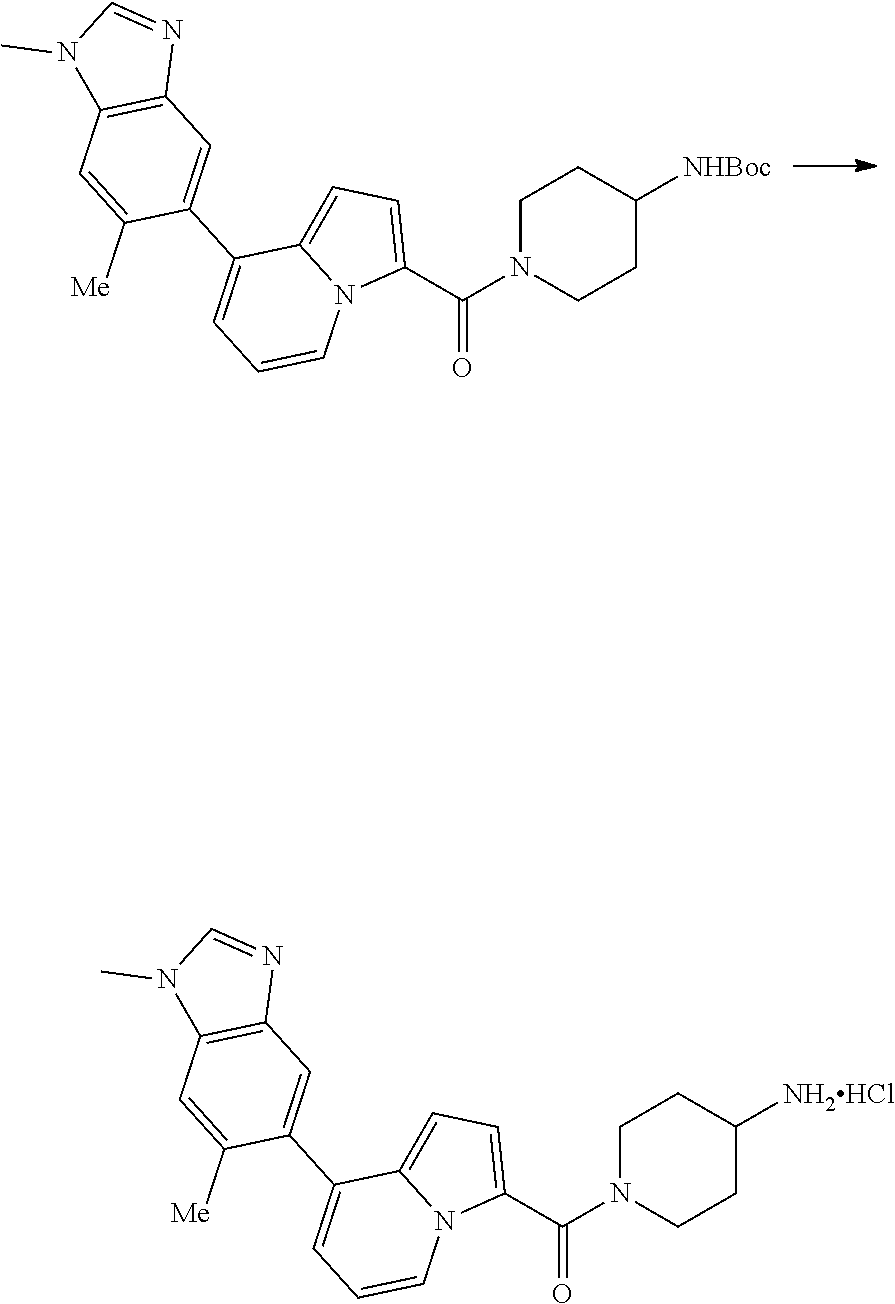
[NHBoc]C1CCN(C(C2=CC=C3N2C=CC=C3C2=CC3=C(C=C2[Me])N(C)C=N3)=O)CC1.[NH2HCl]C1CCN(C(C2=CC=C3N2C=CC=C3C2=CC3=C(C=C2[Me])N(C)C=N3)=O)CC1
